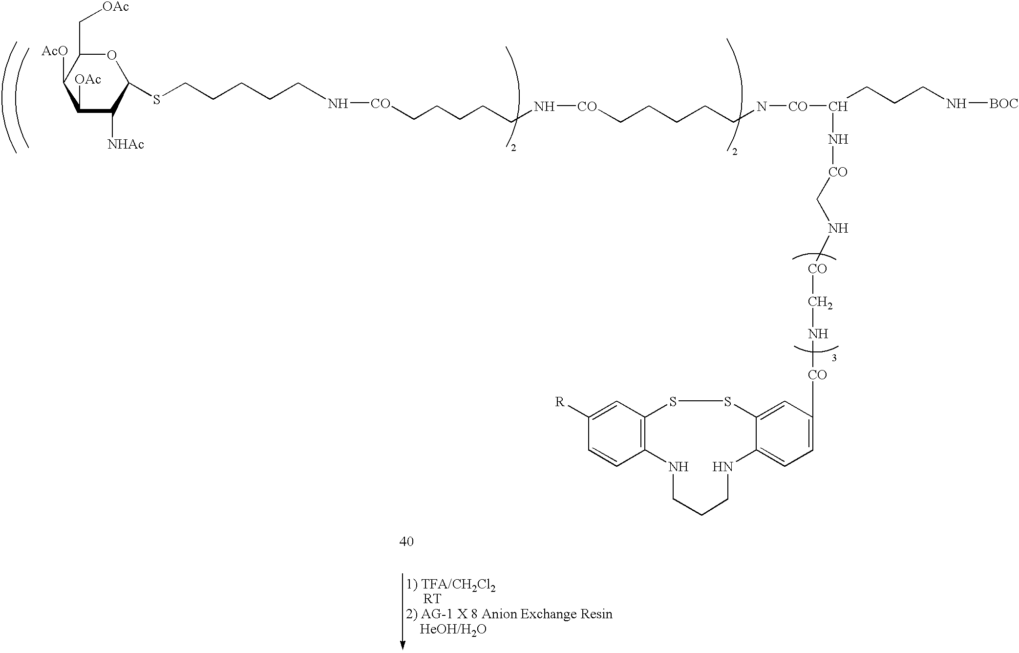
S(CCCCCN[CO]CCCCCN[CO]CCCCCN[CO]C(N[CO]CN[CO]CN[CO]C1=CC=C2C(=C1)SSC1=C(C=CC([R])=C1)NCCCN2)CCCN[BOC])C1C([NHAc])C([OAc])C([AcO])C(C[OAc])O1
